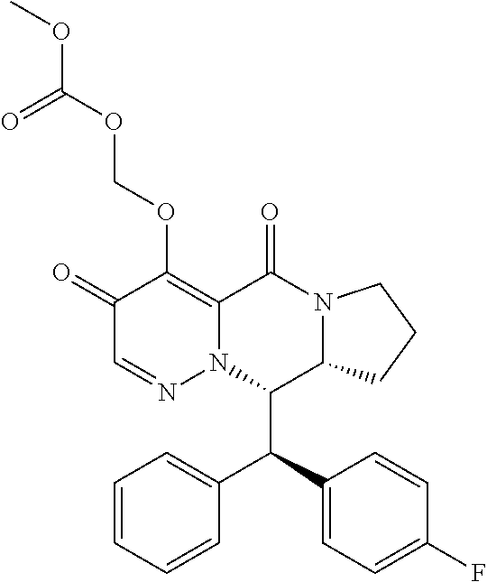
C1(=O)C=NN2C(=C1OCOC(OC)=O)C(=O)N1C(C2C(C2=CC=C(F)C=C2)C2=CC=CC=C2)CCC1
